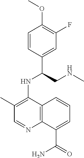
C1=CC(C(CNC)NC2=C(C)C=NC3=C2C=CC=C3C(=O)N)=CC(F)=C1OC
